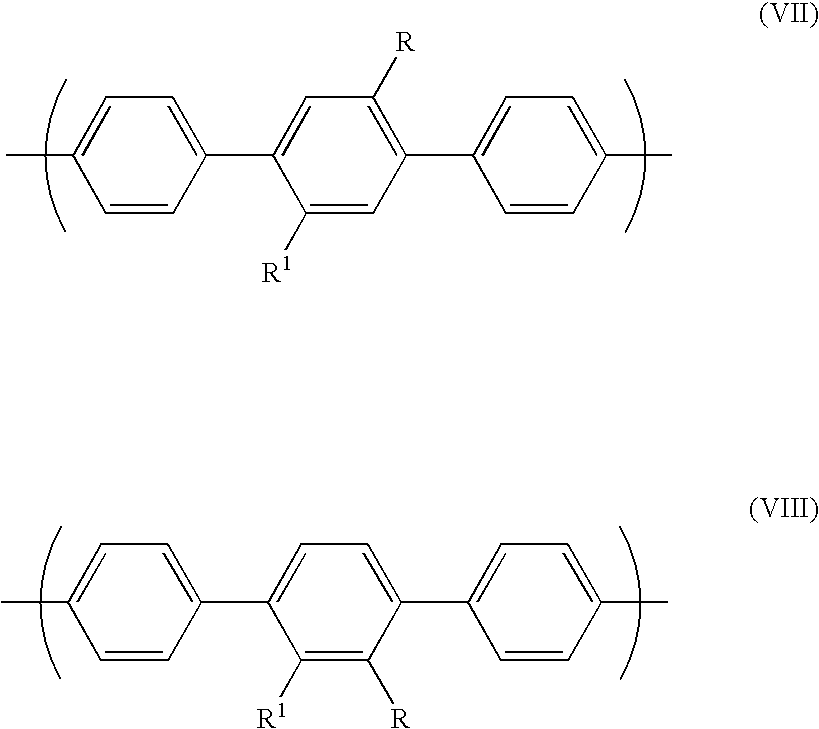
C1=CC(C2=CC([R])=C(C3=CC=C(C)C=C3)C=C2[R1])=CC=C1C.C1=CC(C2=CC=C(C3=CC=C(C)C=C3)C([R])=C2[R1])=CC=C1C
